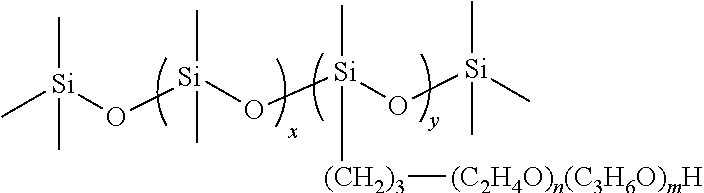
C[Si](O[Si](O[Si](O[Si](C)(C)C)(C)[(CH2)3][(C2H4O)n(C3H6O)mH])(C)C)(C)C
